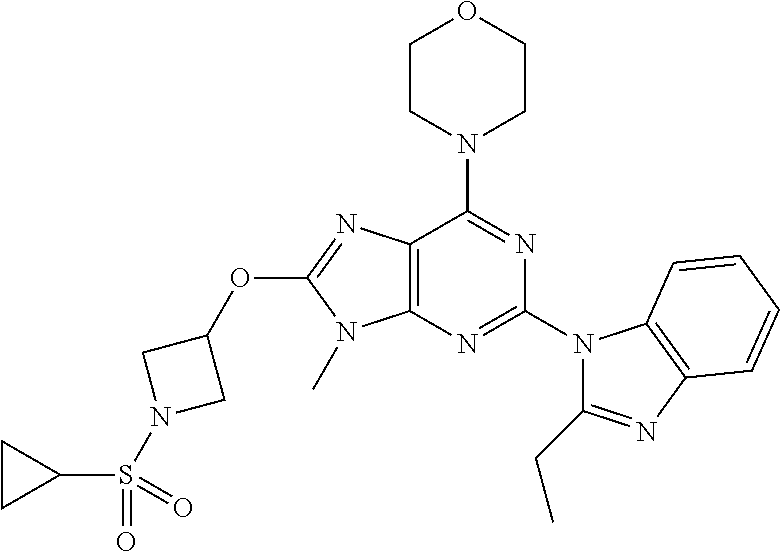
C12=C(N=C(N3C(CC)=NC4=C3C=CC=C4)N=C1N1CCOCC1)N(C)C(OC1CN(S(=O)(C3CC3)=O)C1)=N2
